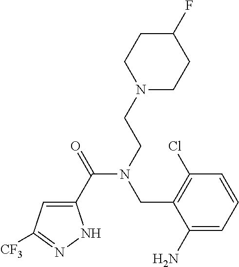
C1(C(=O)N(CCN2CCC(F)CC2)CC2=C(Cl)C=CC=C2N)=CC([CF3])=NN1
